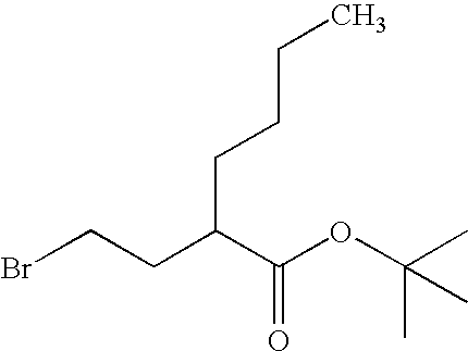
BrCCC(C(OC(C)(C)C)=O)CCCC
